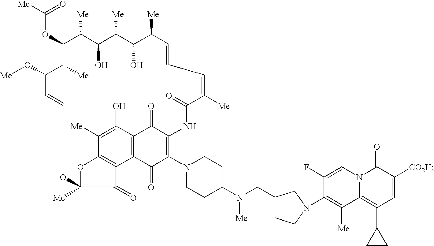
C(OC1C([Me])C(O)C([Me])C(O)C([Me])C=CC=C([Me])C(=O)NC2=C(N3CCC(N(CC4CCN(C5=C([Me])C6=C(C7CC7)C=C([CO2H])C(=O)N6C=C5F)C4)[Me])CC3)C(=O)C3=C(C2=O)C(O)=C([Me])C2=C3C(=O)C([Me])(O2)OC=CC(O[Me])C1[Me])([Me])=O
